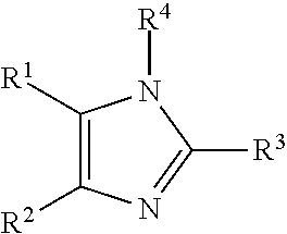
C1([R1])=C([R2])N=C([R3])N1[R4]
